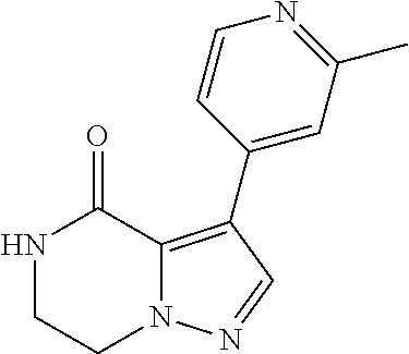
N1CCN2C(=C(C3=CC(C)=NC=C3)C=N2)C1=O
